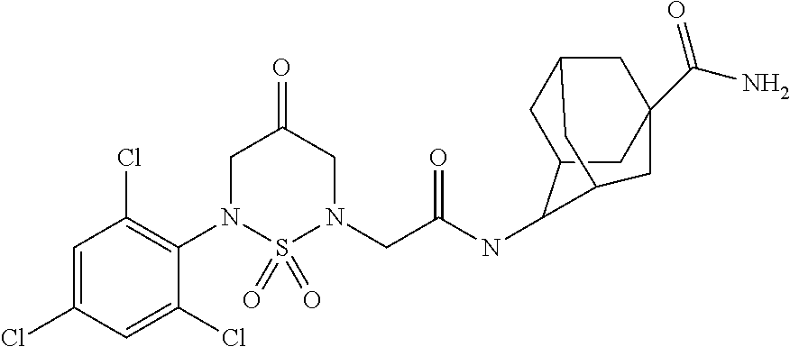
C1=C(Cl)C=C(Cl)C(N2S(=O)(=O)N(CC(NC3C4CC5CC(C(=O)N)(CC3C5)C4)=O)CC(=O)C2)=C1Cl
